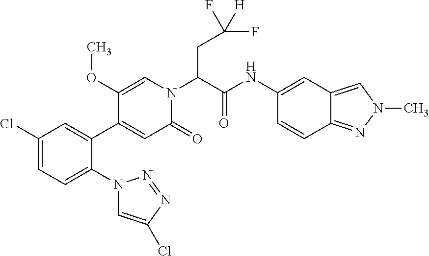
C1(Cl)=CC=C(N2C=C(Cl)N=N2)C(C2=CC(=O)N(C(C(NC3=CC4=CN(C)N=C4C=C3)=O)CC(F)([H])F)C=C2OC)=C1
